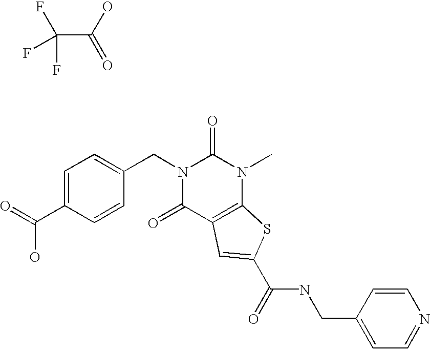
N1(CC2=CC=C(C(O)=O)C=C2)C(=O)C2=C(N(C)C1=O)SC(C(NCC1=CC=NC=C1)=O)=C2.C(C(O)=O)(F)(F)F
